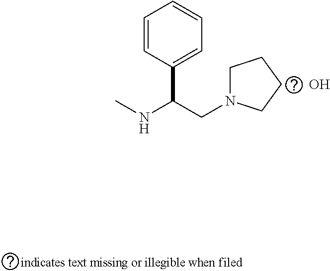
C1=CC(C(CN2CCCC2)NC)=CC=C1.O
